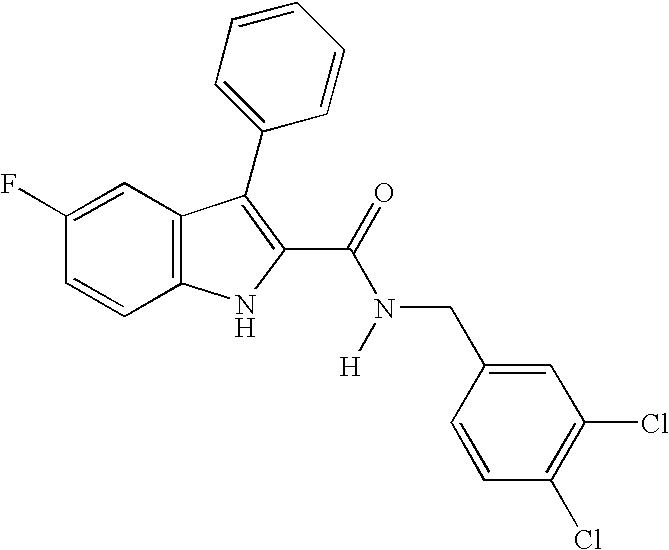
C12=C(C=CC(F)=C1)NC(C(=O)N([H])CC1=CC(Cl)=C(Cl)C=C1)=C2C1=CC=CC=C1
